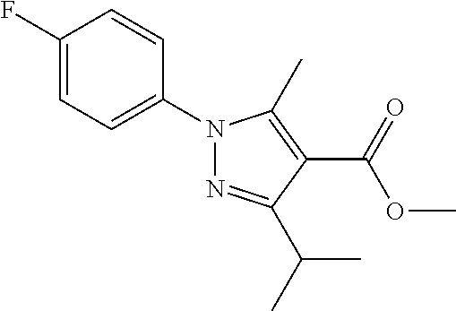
C1(F)=CC=C(N2N=C(C(C)C)C(C(=O)OC)=C2C)C=C1
